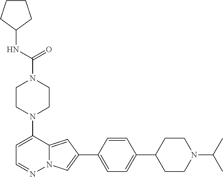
N1(C2=CC=NN3C2=CC(C2=CC=C(C4CCN(C(C)C)CC4)C=C2)=C3)CCN(C(=O)NC2CCCC2)CC1
